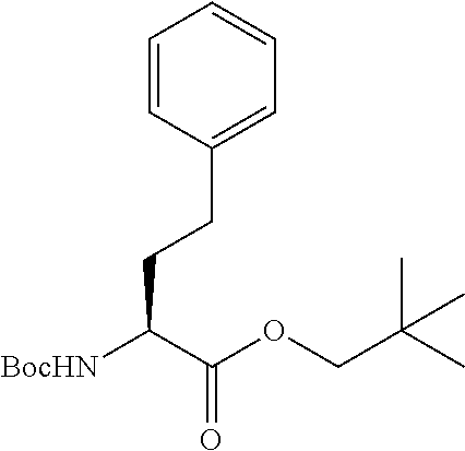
C1=CC(CCC([BocHN])C(OCC(C)(C)C)=O)=CC=C1
